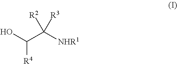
C([R4])(O)C([NHR1])([R2])[R3]
